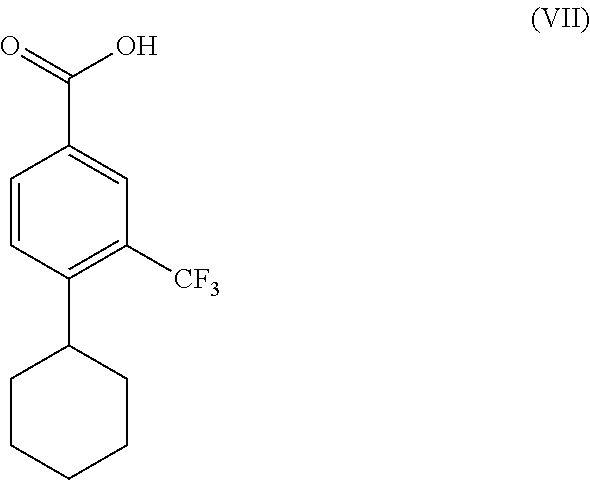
C1=CC(C2CCCCC2)=C([CF3])C=C1C(O)=O
